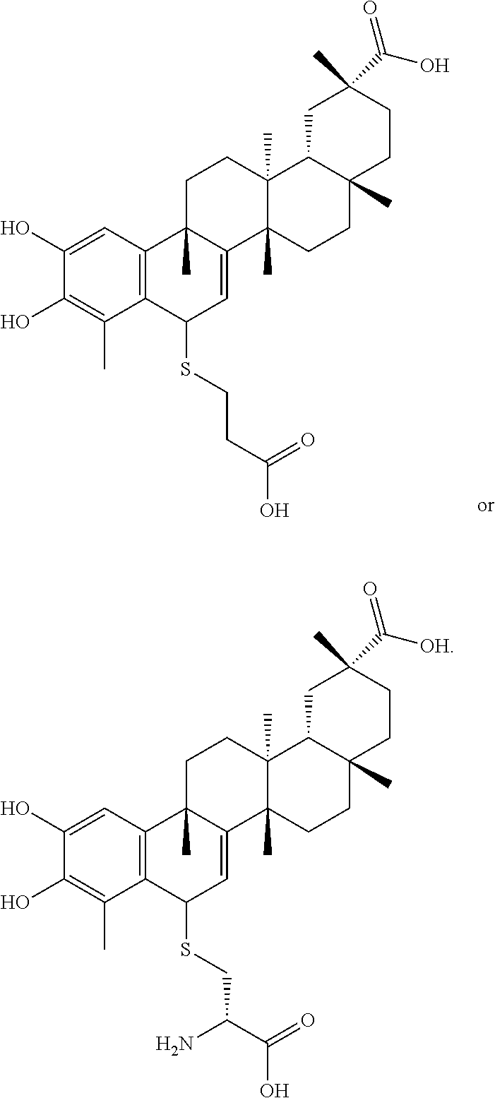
C1(O)=CC2=C(C(C)=C1O)C(SCCC(=O)O)C=C1C2(C)CCC2(C)C1(C)CCC1(C)C2CC(C)(C(O)=O)CC1.C1(O)=CC2=C(C(C)=C1O)C(SCC(C(=O)O)N)C=C1C2(C)CCC2(C)C1(C)CCC1(C)C2CC(C)(C([OH])=O)CC1
